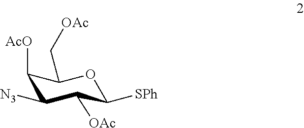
C1([AcO])C([N3])C([OAc])C([SPh])OC1C[OAc]
